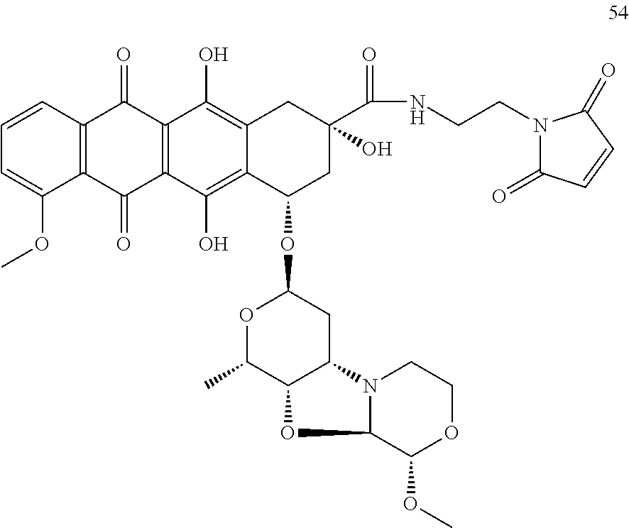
C1=CC2=C(C(OC)=C1)C(=O)C1=C(C2=O)C(O)=C2C(=C1O)C(OC1OC(C)C3C(C1)N1C(C(OC)OCC1)O3)CC(C(NCCN1C(=O)C=CC1=O)=O)(O)C2
